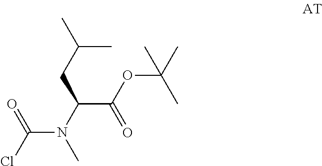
C(N(C(C(OC(C)(C)C)=O)CC(C)C)C)(Cl)=O
